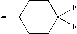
C1CC(F)(F)CCC1->C
